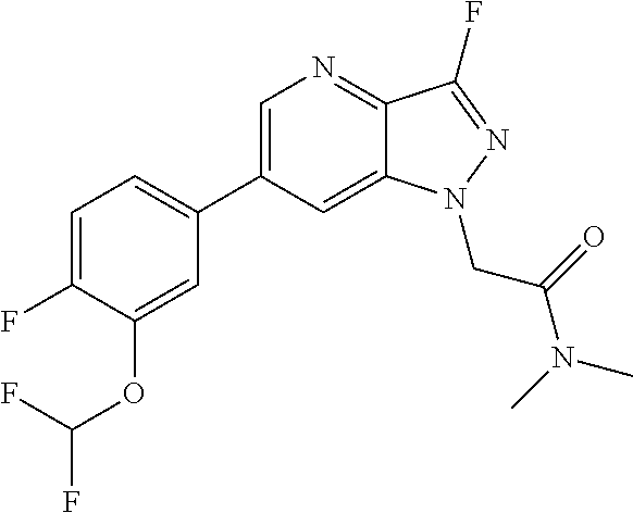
C1=C(C2=CC=C(F)C(OC(F)F)=C2)C=C2C(=N1)C(F)=NN2CC(N(C)C)=O
